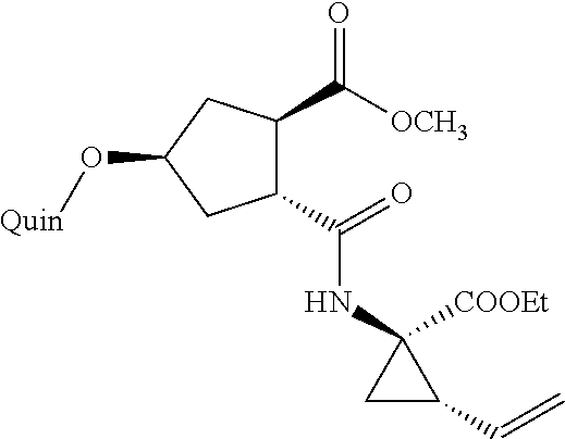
C1(C(NC2([COOEt])CC2C=C)=O)C(C(=O)[OCH3])CC(O[Quin])C1
